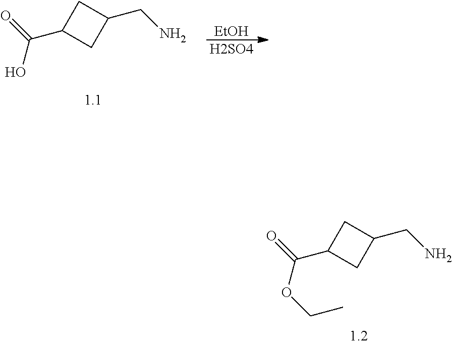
C1(C(=O)O)CC(CN)C1.[EtOH].[H2SO4].C1(C(=O)OCC)CC(CN)C1
